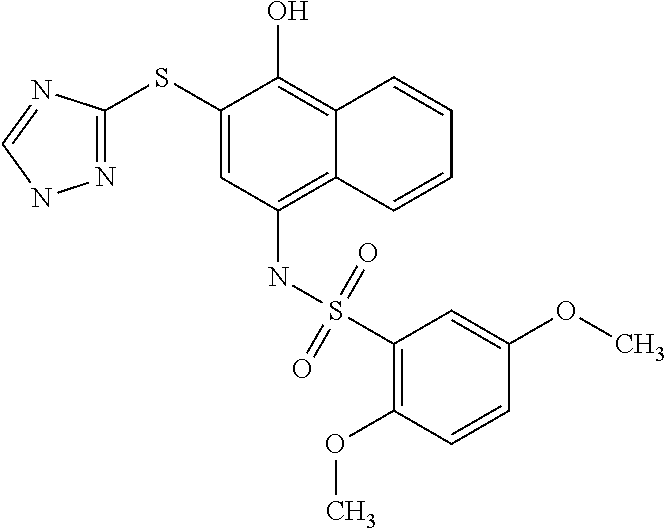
N1=C(SC2=CC(NS(=O)(=O)C3=C(OC)C=CC(OC)=C3)=C3C(=C2O)C=CC=C3)N=CN1
